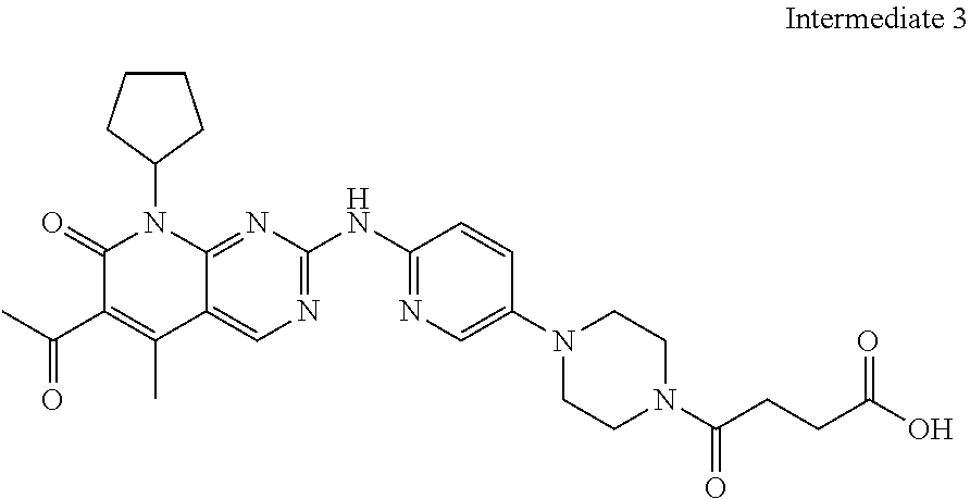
C1CN(C2=CN=C(NC3=NC=C4C(C)=C(C(=O)C)C(=O)N(C5CCCC5)C4=N3)C=C2)CCN1C(=O)CCC(=O)O
